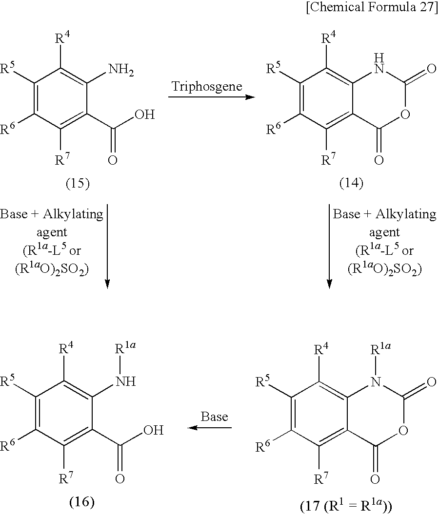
C1(C(O)=O)=C([R7])C([R6])=C([R5])C([R4])=C1N.C12=C([R7])C([R6])=C([R5])C([R4])=C1NC(=O)OC2=O.C1(C(O)=O)=C([R7])C([R6])=C([R5])C([R4])=C1N[R1a].C12=C([R7])C([R6])=C([R5])C([R4])=C1N([R1a])C(=O)OC2=O
